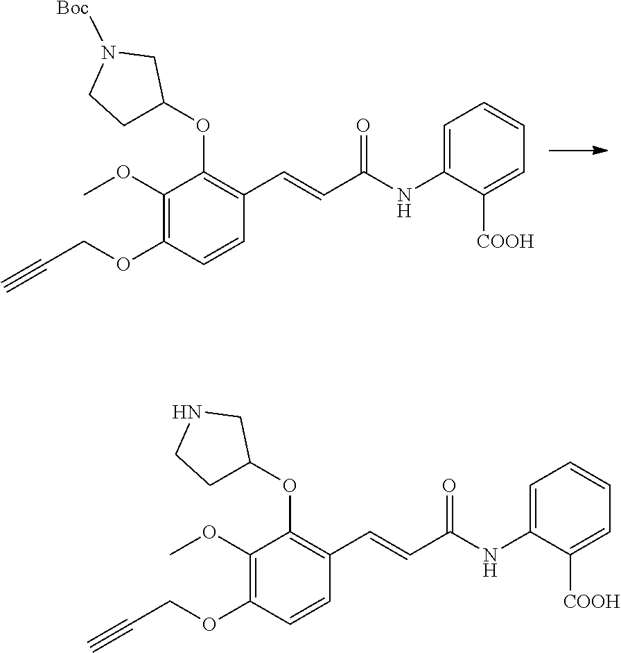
C1(OC2CCN([Boc])C2)=C(C=CC(NC2=CC=CC=C2[COOH])=O)C=CC(OCC#C)=C1OC.C1(OC2CCNC2)=C(C=CC(NC2=CC=CC=C2[COOH])=O)C=CC(OCC#C)=C1OC
